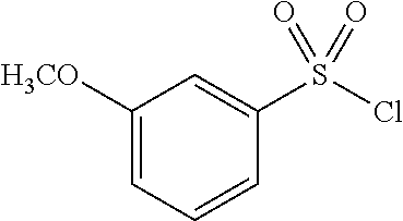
C1(S(Cl)(=O)=O)=CC([H3CO])=CC=C1
